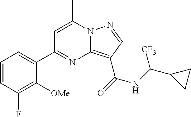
C1=C(C)N2C(=C(C(=O)NC(C3CC3)[CF3])C=N2)N=C1C1=CC=CC(F)=C1[OMe]
